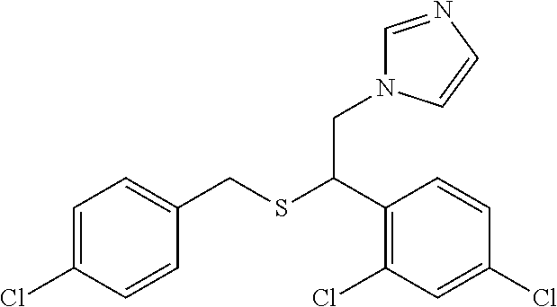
C1=C(Cl)C=CC(CSC(C2=C(Cl)C=C(Cl)C=C2)CN2C=NC=C2)=C1
